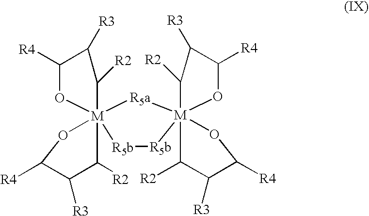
[R5b]1[R5b][M]23([R5a][M]145(OC([R4])C([R3])C4[R2])OC([R4])C([R3])C5[R2])(OC([R4])C([R3])C2[R2])OC([R4])C([R3])C3[R2]
